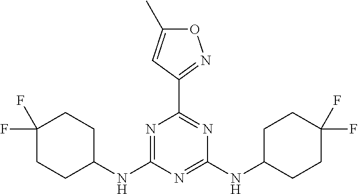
C1(NC2=NC(C3=NOC(C)=C3)=NC(NC3CCC(F)(F)CC3)=N2)CCC(F)(F)CC1
